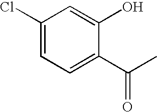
C1(Cl)=CC=C(C(C)=O)C(O)=C1
